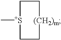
C[S+]1CC[(CH2)m]CC1
